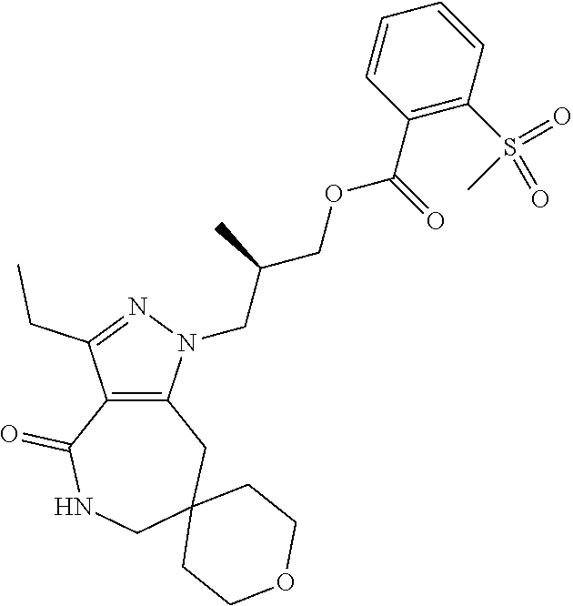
C12=C(N(CC(COC(C3=C(S(=O)(=O)C)C=CC=C3)=O)C)N=C1CC)CC1(CNC2=O)CCOCC1
